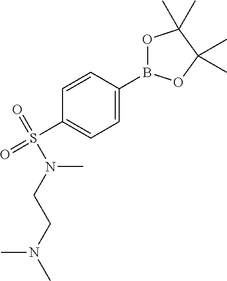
O1B(C2=CC=C(S(N(CCN(C)C)C)(=O)=O)C=C2)OC(C)(C)C1(C)C
